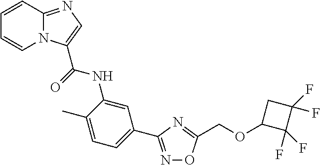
C1=CC2=NC=C(C(=O)NC3=CC(C4=NOC(COC5CC(F)(F)C5(F)F)=N4)=CC=C3C)N2C=C1
